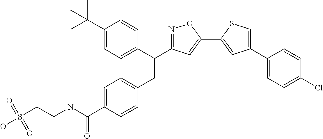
C1(CC(C2=CC=C(C(C)(C)C)C=C2)C2=NOC(C3=CC(C4=CC=C(Cl)C=C4)=CS3)=C2)=CC=C(C(NCCS(O)(=O)=O)=O)C=C1
